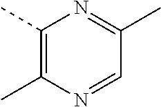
C1(C)=C(C)N=CC(C)=N1
